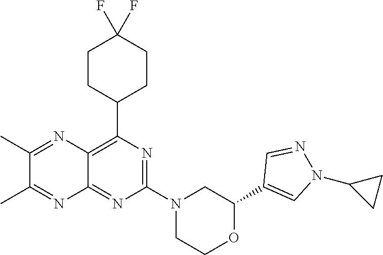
C1(C2=CN(C3CC3)N=C2)OCCN(C2=NC(C3CCC(F)(F)CC3)=C3C(=N2)N=C(C)C(C)=N3)C1
